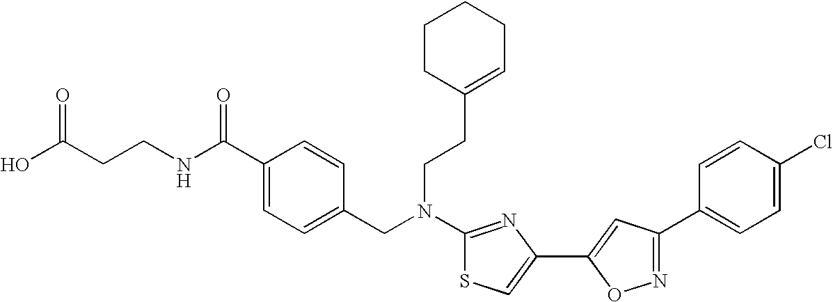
N(C1=NC(C2=CC(C3=CC=C(Cl)C=C3)=NO2)=CS1)(CC1=CC=C(C(NCCC(O)=O)=O)C=C1)CCC1=CCCCC1
